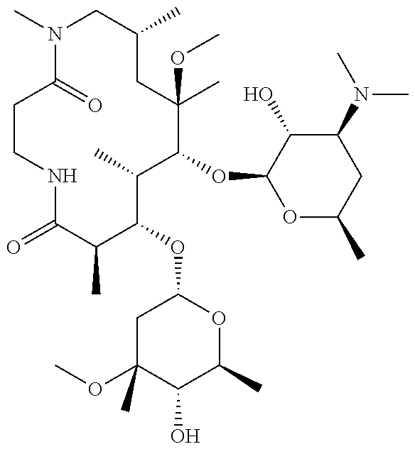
C1NC(=O)C(C)C(OC2CC(OC)(C)C(O)C(C)O2)C(C)C(OC2OC(C)CC(N(C)C)C2O)C(OC)(C)CC(C)CN(C)C(=O)C1
